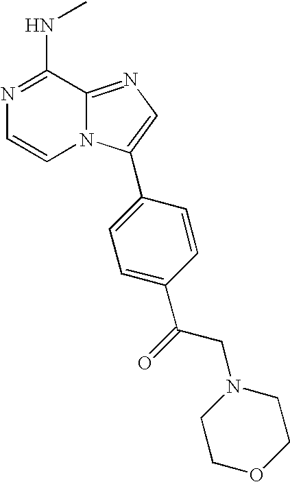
N1=C(NC)C2=NC=C(C3=CC=C(C(=O)CN4CCOCC4)C=C3)N2C=C1
